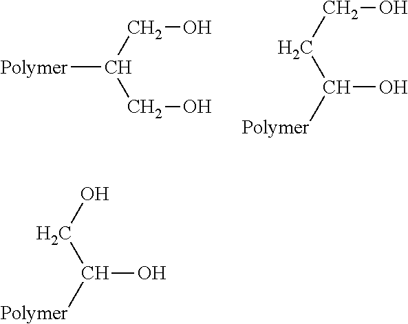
C(O)C(CO)[Polymer].C(O)CC(O)[Polymer].OCC(O)[Polymer]
